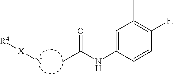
CC(NC1=CC(C)=C(F)C=C1)=O.[X](N)[R4]
